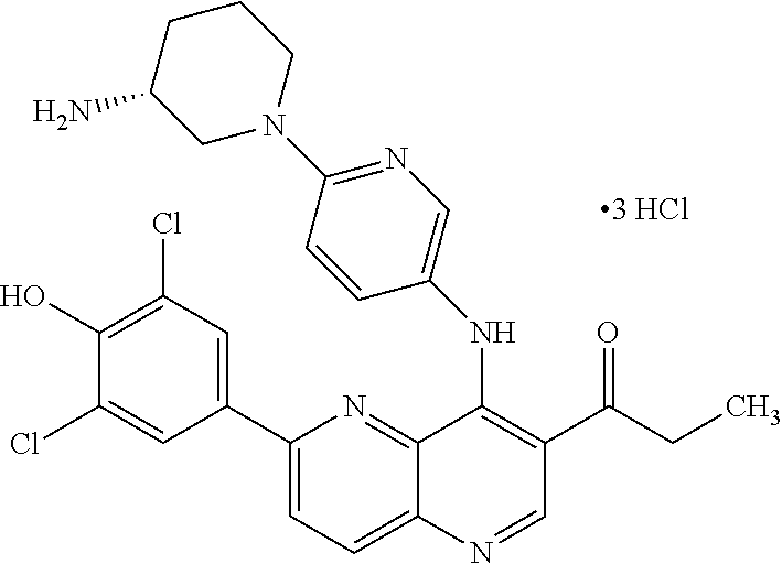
C1(C2=CC(Cl)=C(O)C(Cl)=C2)=CC=C2C(=N1)C(NC1=CN=C(N3CCCC(N)C3)C=C1)=C(C(=O)CC)C=N2
